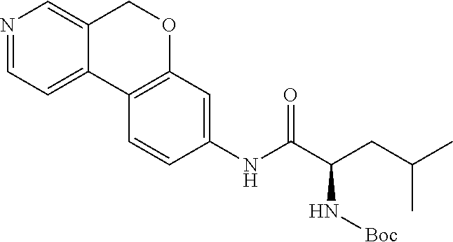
C12=CC=NC=C1COC1=C2C=CC(NC(C(CC(C)C)N[Boc])=O)=C1
